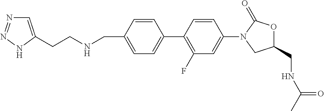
C1=C(CNCCC2=CN=NN2)C=CC(C2=C(F)C=C(N3CC(CNC(=O)C)OC3=O)C=C2)=C1
